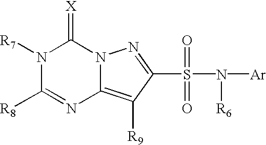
N1([R7])C([R8])=NC2=C([R9])C(S(N([Ar])[R6])(=O)=O)=NN2C1=[X]
